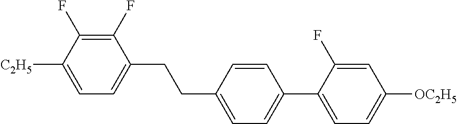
C1(F)=C(F)C([C2H5])=CC=C1CCC1=CC=C(C2=CC=C([OC2H5])C=C2F)C=C1
